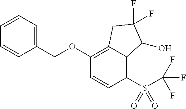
C1(OCC2=CC=CC=C2)=C2C(=C(S(C(F)(F)F)(=O)=O)C=C1)C(O)C(F)(F)C2
